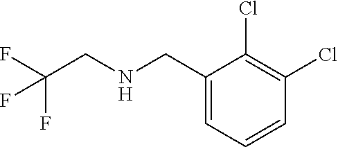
C1(CNCC(F)(F)F)=CC=CC(Cl)=C1Cl
